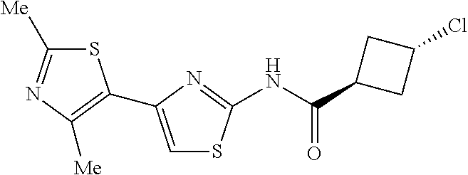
S1C([Me])=NC([Me])=C1C1=CSC(NC(C2CC(Cl)C2)=O)=N1
